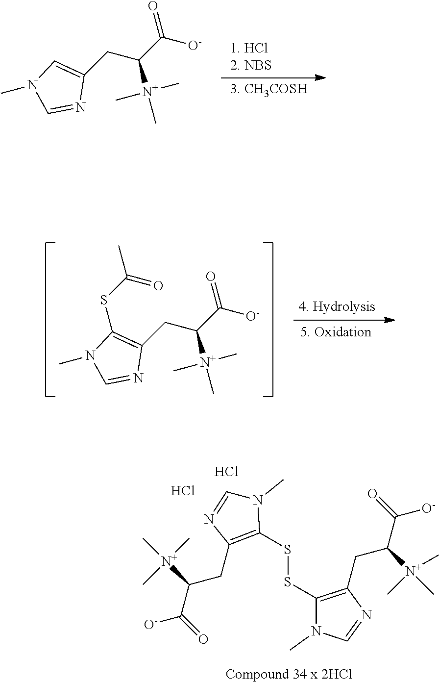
C1=C(CC(C([O-])=O)[N+](C)(C)C)N=CN1C.C1(SC(C)=O)=C(CC(C([O-])=O)[N+](C)(C)C)N=CN1C.C1(CC([N+](C)(C)C)C([O-])=O)=C(SSC2=C(CC([N+](C)(C)C)C([O-])=O)N=CN2C)N(C)C=N1.Cl.Cl
